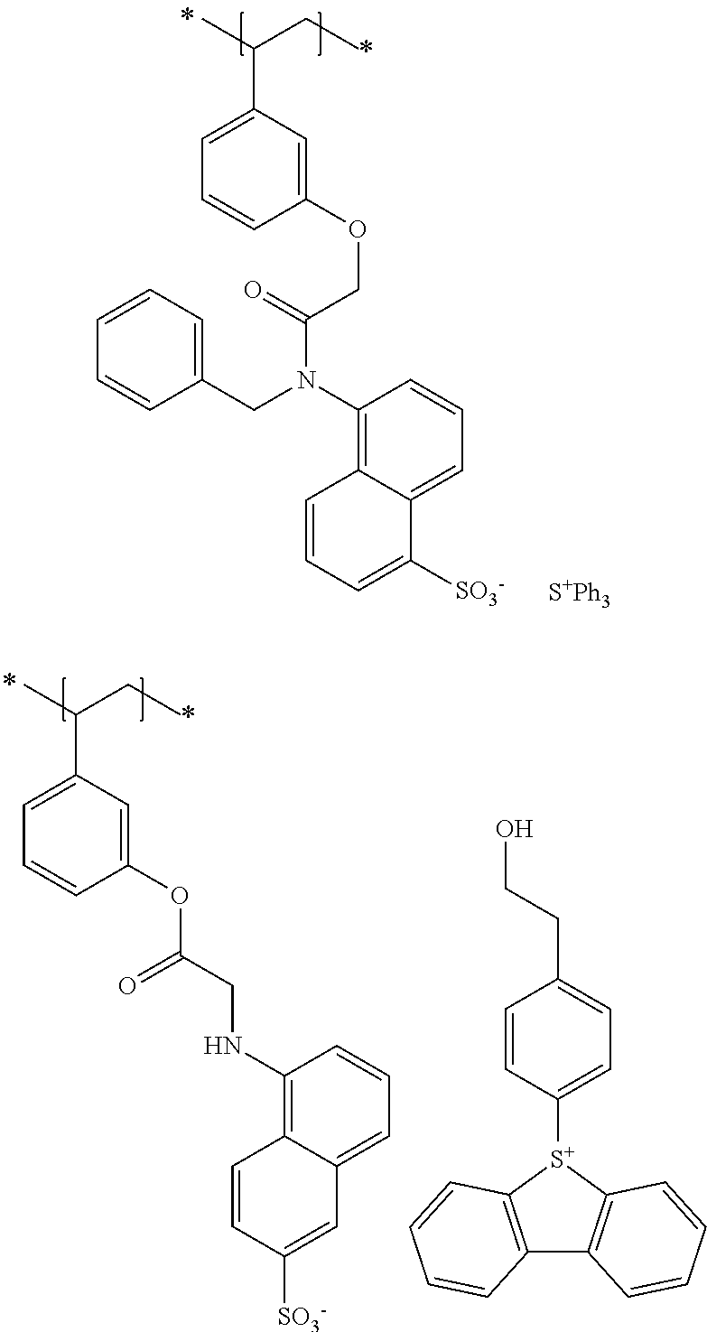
CC(CC)C1=CC=CC(OCC(=O)N(C2=C3C(=CC=C2)C([SO3-])=CC=C3)CC2=CC=CC=C2)=C1.[S+Ph3].CC(CC)C1=CC=CC(OC(=O)CNC2=C3C(=CC=C2)C=C([SO3-])C=C3)=C1.OCCC1=CC=C([S+]2C3=C(C4=C2C=CC=C4)C=CC=C3)C=C1
